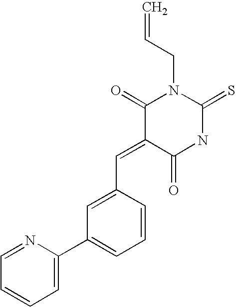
C1=C(C=C2C(=O)NC(=S)N(CC=C)C2=O)C=CC=C1C1=CC=CC=N1
